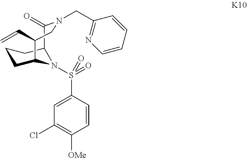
C1=CC(S(=O)(=O)N2C3CCCC2C(=O)N(CC2=NC=CC=C2)CC3C=C)=CC(Cl)=C1[OMe]
